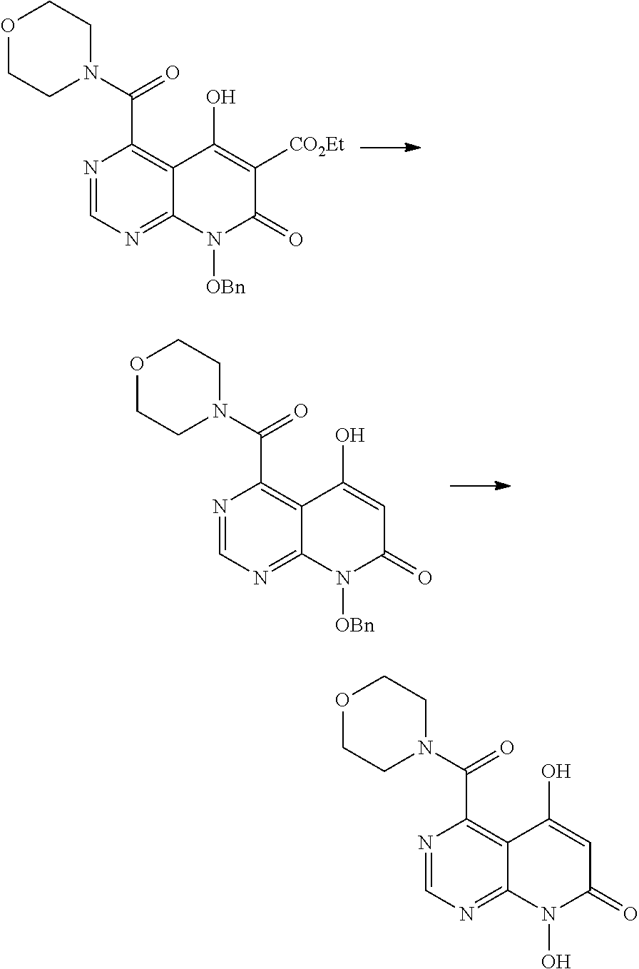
N1=CN=C2C(=C1C(=O)N1CCOCC1)C(O)=C([CO2Et])C(=O)N2[OBn].N1=CN=C2C(=C1C(=O)N1CCOCC1)C(O)=CC(=O)N2[OBn].N1=CN=C2C(=C1C(=O)N1CCOCC1)C(O)=CC(=O)N2O
